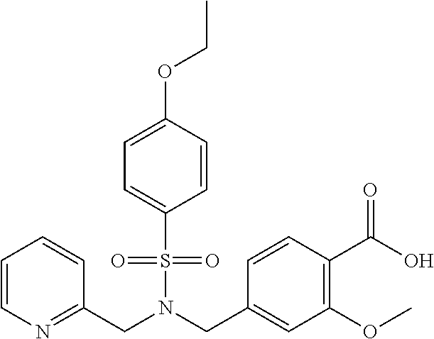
C1=C(OCC)C=CC(S(N(CC2=CC(OC)=C(C(O)=O)C=C2)CC2=NC=CC=C2)(=O)=O)=C1
